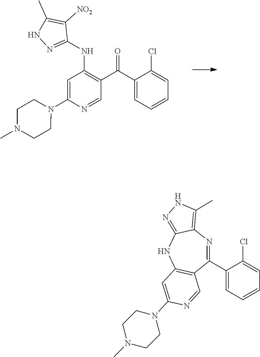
C1=C(N2CCN(C)CC2)N=CC(C(C2=CC=CC=C2Cl)=O)=C1NC1=NNC(C)=C1[NO2].C1(C2=NC3=C(C)NN=C3NC3=C2C=NC(N2CCN(C)CC2)=C3)=CC=CC=C1Cl
